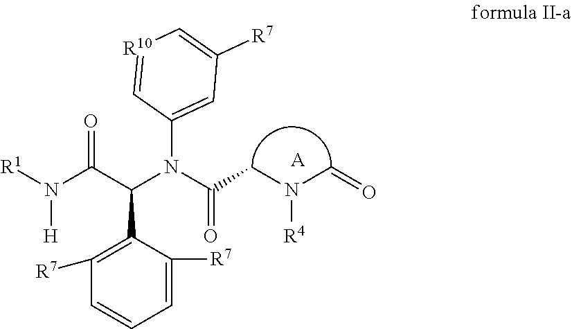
[A].[R1]N(C(C(N(C(CN(C=O)[R4])=O)C1=CC([R7])=C[R10]=C1)C1=C([R7])C=CC=C1[R7])=O)[H]
